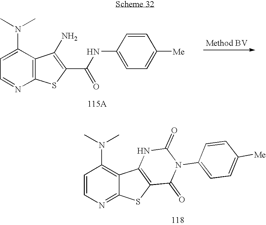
C12=C(C(N(C)C)=CC=N1)C(N)=C(C(NC1=CC=C([Me])C=C1)=O)S2.C12=NC=CC(N(C)C)=C1C1=C(S2)C(=O)N(C2=CC=C([Me])C=C2)C(=O)N1
